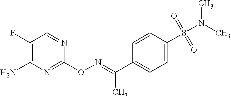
C1(F)=C(N)N=C(ON=C(C2=CC=C(S(N(C)C)(=O)=O)C=C2)C)N=C1
